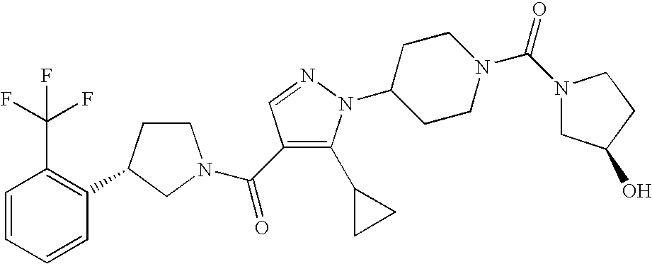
C1=CC=CC(C2CCN(C(=O)C3=C(C4CC4)N(C4CCN(C(=O)N5CC(O)CC5)CC4)N=C3)C2)=C1C(F)(F)F
